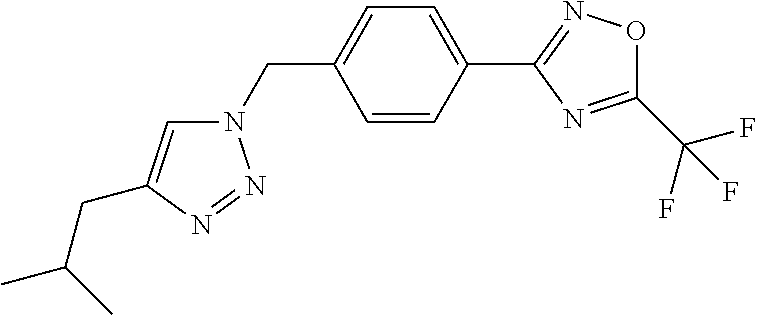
N1(CC2=CC=C(C3=NOC(C(F)(F)F)=N3)C=C2)C=C(CC(C)C)N=N1
